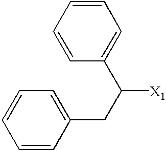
C1=CC=CC=C1C(CC1=CC=CC=C1)[X1]
